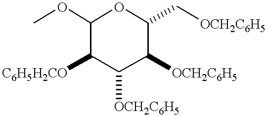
[C6H5H2CO]C1C([OCH2C6H5])C([OCH2C6H5])C(C[OCH2C6H5])OC1OC
